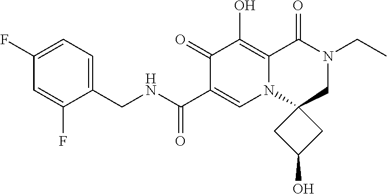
C1(F)=CC=C(CNC(C2=CN3C4(CN(CC)C(=O)C3=C(O)C2=O)CC(O)C4)=O)C(F)=C1
